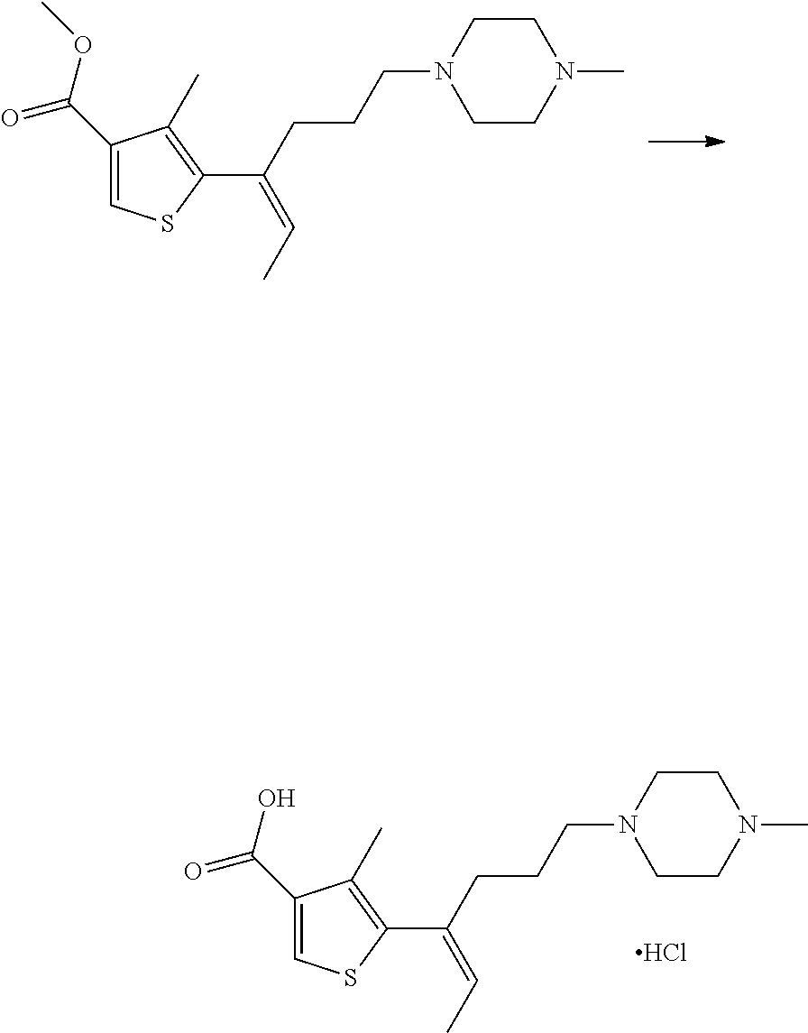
C1(C(=O)OC)=CSC(C(=CC)CCCN2CCN(C)CC2)=C1C.C1(C(=O)O)=CSC(C(=CC)CCCN2CCN(C)CC2)=C1C.Cl
